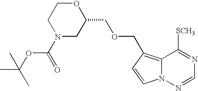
C12=C(COCC3OCCN(C(OC(C)(C)C)=O)C3)C=CN1N=CN=C2[SCH3]
